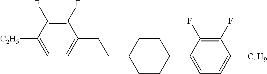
C1(F)=C(F)C([C2H5])=CC=C1CCC1CCC(C2=CC=C([C4H9])C(F)=C2F)CC1
